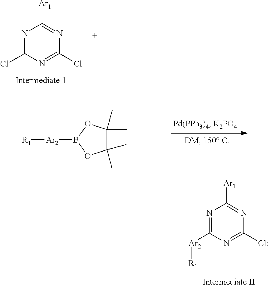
N1=C(Cl)N=C(Cl)N=C1[Ar1].C1(C)(C)C(C)(C)OB([Ar2][R1])O1.N1=C([Ar2][R1])N=C(Cl)N=C1[Ar1]
